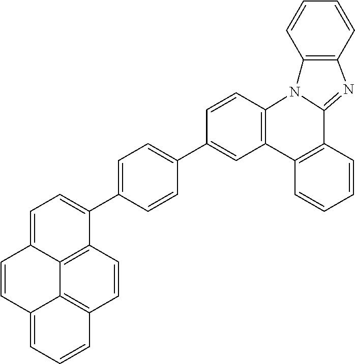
C1=C(C2=CC=C3C4=C2C=CC2=C4C(=CC=C2)C=C3)C=CC(C2=CC3=C(C=C2)N2C(=NC4=C2C=CC=C4)C2=C3C=CC=C2)=C1
